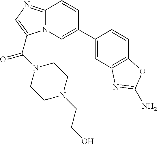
N12C(=NC=C1C(=O)N1CCN(CCO)CC1)C=CC(C1=CC3=C(C=C1)OC(N)=N3)=C2
